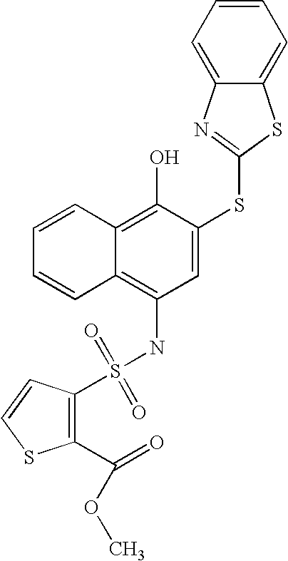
C1=CC=CC2=C(O)C(SC3=NC4=CC=CC=C4S3)=CC(NS(=O)(=O)C3=C(C(=O)OC)SC=C3)=C12
